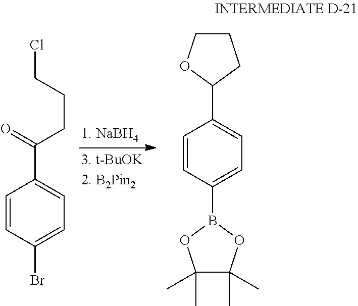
C1=CC(Br)=CC=C1C(=O)CCCCl.C1(C)(C)C(C)(C)OB(C2=CC=C(C3OCCC3)C=C2)O1
